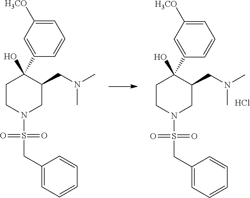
N(C)(CC1C(C2=CC([H3CO])=CC=C2)(O)CCN(S(=O)(=O)CC2=CC=CC=C2)C1)C.Cl.N(C)(CC1C(C2=CC([H3CO])=CC=C2)(O)CCN(S(=O)(=O)CC2=CC=CC=C2)C1)C
